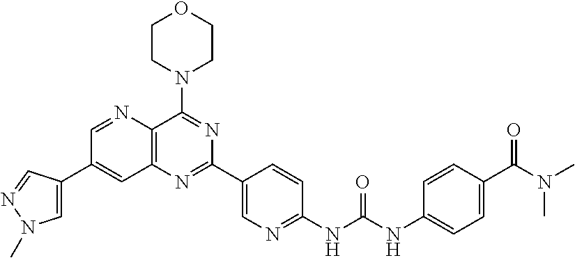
C1=NC2=C(C=C1C1=CN(C)N=C1)N=C(C1=CN=C(NC(NC3=CC=C(C(N(C)C)=O)C=C3)=O)C=C1)N=C2N1CCOCC1
